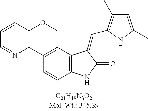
C1(C2=CC3=C(C=C2)NC(=O)C3=CC2=C(C)C=C(C)N2)=C(OC)C=CC=N1
